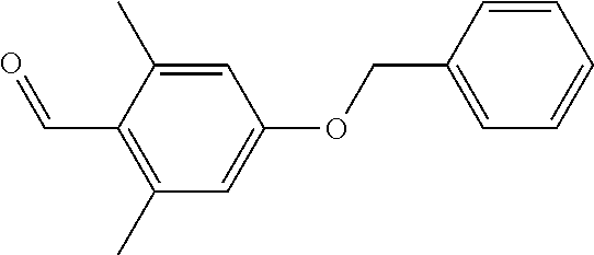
C1(C)=C(C=O)C(C)=CC(OCC2=CC=CC=C2)=C1
